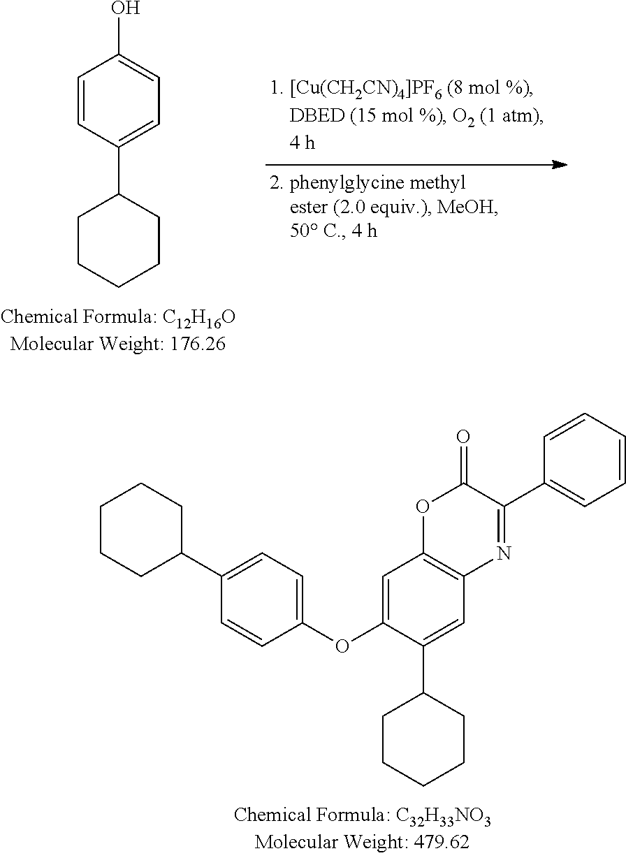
C1=CC(C2CCCCC2)=CC=C1O.C1=C(OC2=CC=C(C3CCCCC3)C=C2)C(C2CCCCC2)=CC2=C1OC(=O)C(C1=CC=CC=C1)=N2
